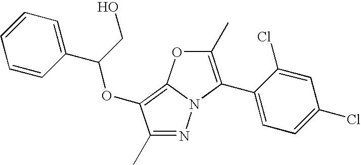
N1=C(C)C(OC(CO)C2=CC=CC=C2)=C2N1C(C1=CC=C(Cl)C=C1Cl)=C(C)O2
